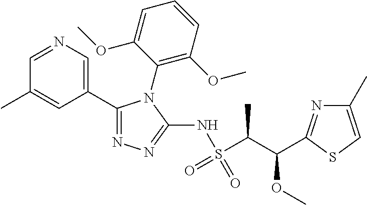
C1(C2=CN=CC(C)=C2)=NN=C(NS(=O)(C(C(OC)C2=NC(C)=CS2)C)=O)N1C1=C(OC)C=CC=C1OC
